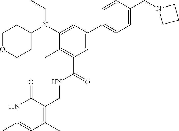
C1=CC(CN2CCC2)=CC=C1C1=CC(C(=O)NCC2=C(C)C=C(C)NC2=O)=C(C)C(N(C2CCOCC2)CC)=C1
